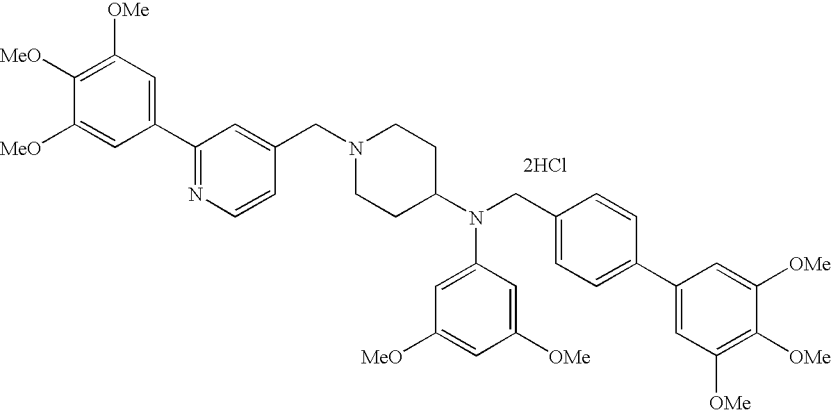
C1(C2=NC=CC(CN3CCC(N(CC4=CC=C(C5=CC([OMe])=C([OMe])C([OMe])=C5)C=C4)C4=CC([MeO])=CC([OMe])=C4)CC3)=C2)=CC([OMe])=C([MeO])C([MeO])=C1.[2HCl]
